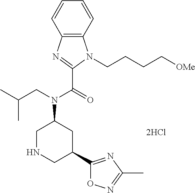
C1NCC(C2=NC(C)=NO2)CC1N(CC(C)C)C(=O)C1=NC2=C(N1CCCC[OMe])C=CC=C2
